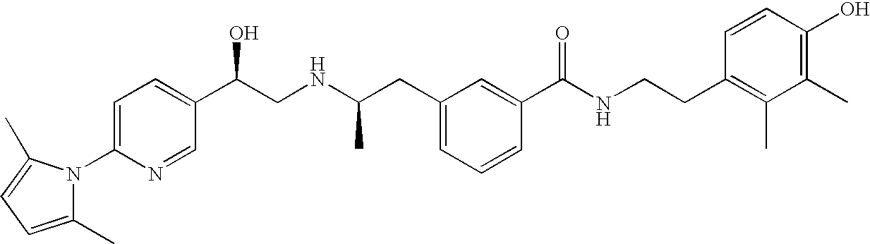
C1(C)=CC=C(C)N1C1=CC=C(C(CNC(CC2=CC=CC(C(NCCC3=C(C)C(C)=C(O)C=C3)=O)=C2)C)O)C=N1
